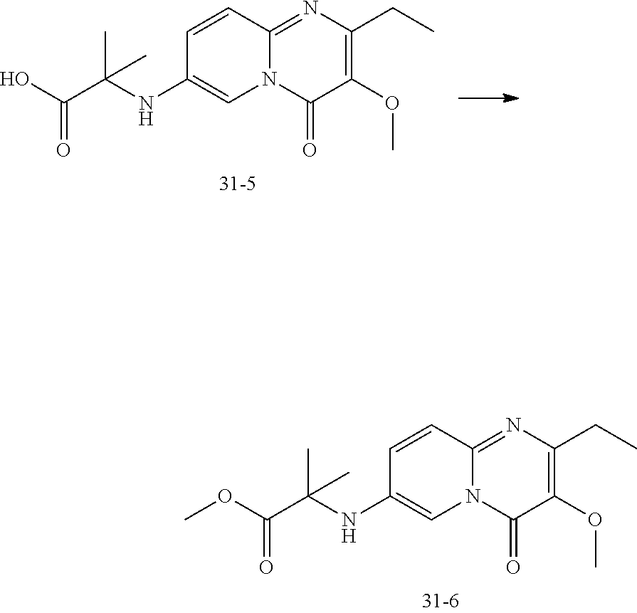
C1=CC2=NC(CC)=C(OC)C(=O)N2C=C1NC(C(OC)=O)(C)C.C1=CC2=NC(CC)=C(OC)C(=O)N2C=C1NC(C(O)=O)(C)C
